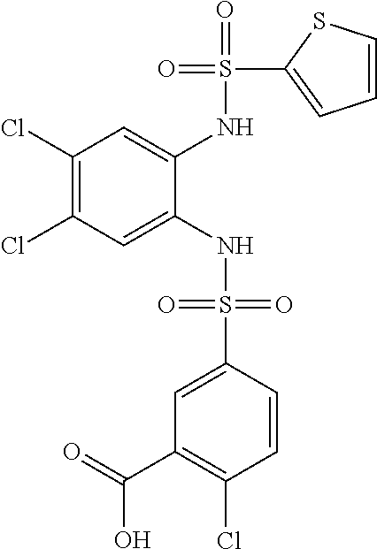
C1(Cl)=C(Cl)C=C(NS(=O)(=O)C2=CC(C(=O)O)=C(Cl)C=C2)C(NS(=O)(C2=CC=CS2)=O)=C1
